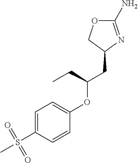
C1(CC(CC)OC2=CC=C(S(=O)(=O)C)C=C2)N=C(N)OC1
